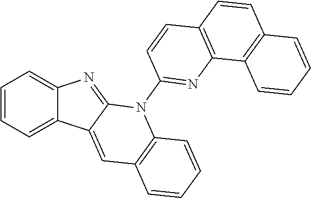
C1=CC=C2C(=C1)N=C1C2=CC2=C(N1C1=NC3=C(C=C1)C=CC1=C3C=CC=C1)C=CC=C2
